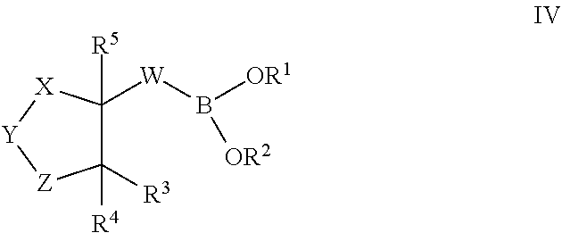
C1([R3])([R4])C([R5])([W]B([OR1])[OR2])[X][Y][Z]1
